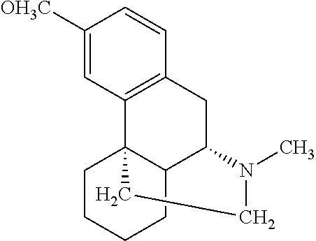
C1([OH3C])=CC2=C(C=C1)CC1C3C2(CCCC3)CCN1C
